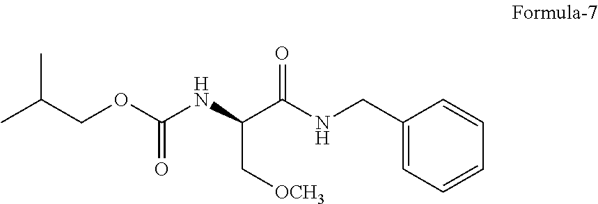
O=C(OCC(C)C)NC(C[OCH3])C(NCC1=CC=CC=C1)=O
